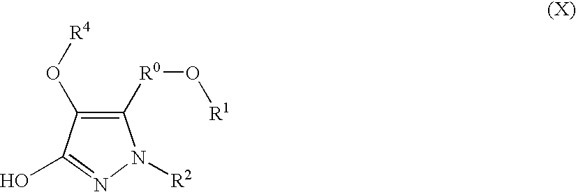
C1([R0]O[R1])=C(O[R4])C(O)=NN1[R2]
